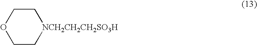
C1C[NCH2CH2CH2SO3H]CCO1
